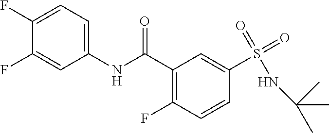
C1(C(NC2=CC=C(F)C(F)=C2)=O)=C(F)C=CC(S(=O)(=O)NC(C)(C)C)=C1
